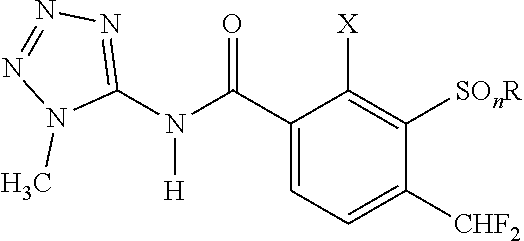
C1(C(N([H])C2=NN=NN2C)=O)=CC=C([CHF2])C([SOnR])=C1[X]
